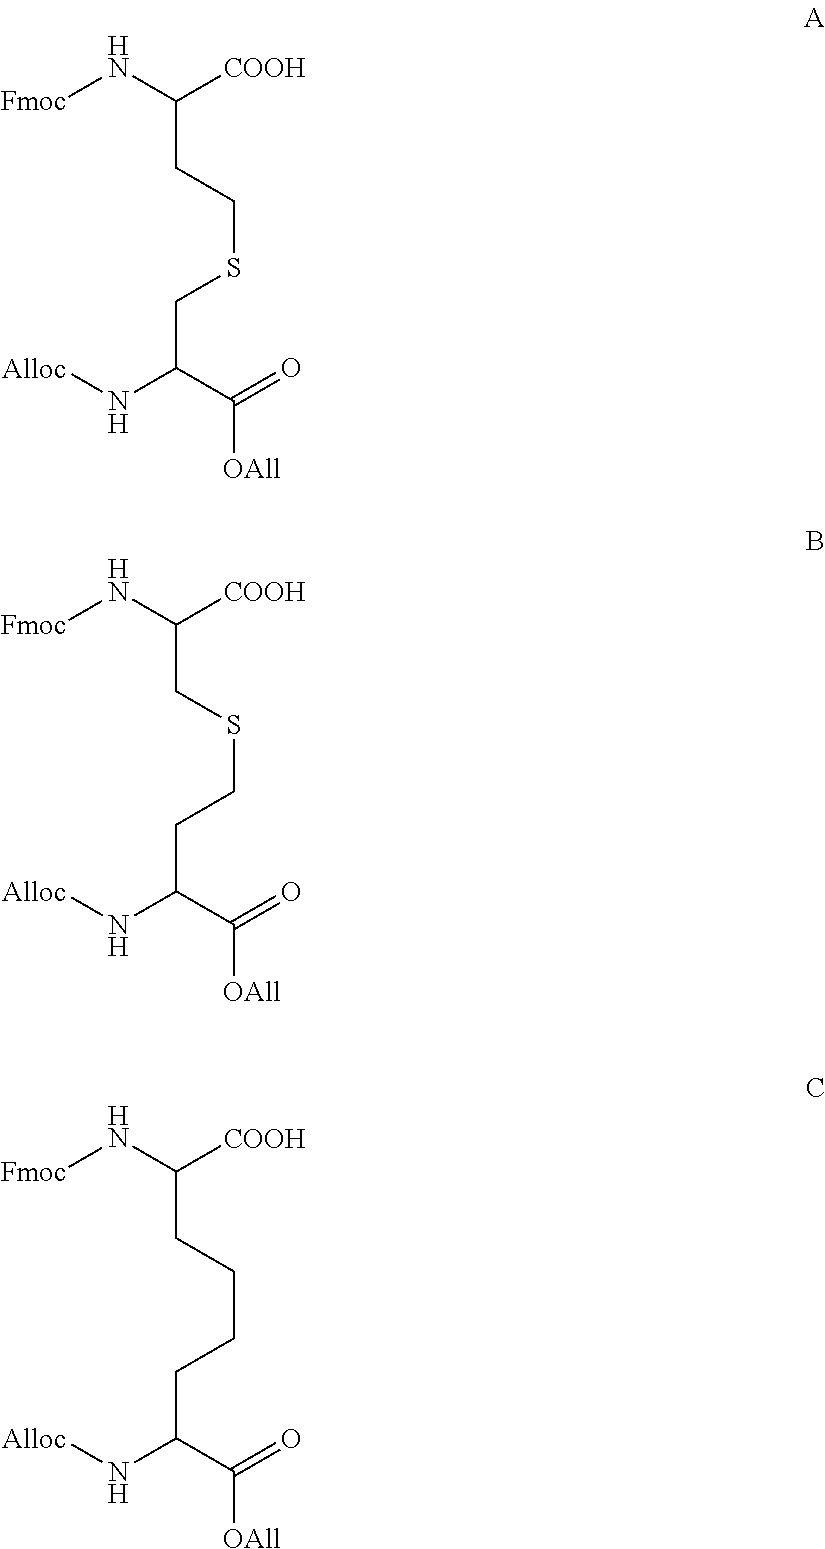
C(CCSCC(N[Alloc])C(=O)[OAll])(N[Fmoc])[COOH].C(CSCCC(N[Alloc])C(=O)[OAll])(N[Fmoc])[COOH].C(CCCCC(N[Alloc])C(=O)[OAll])(N[Fmoc])[COOH]
